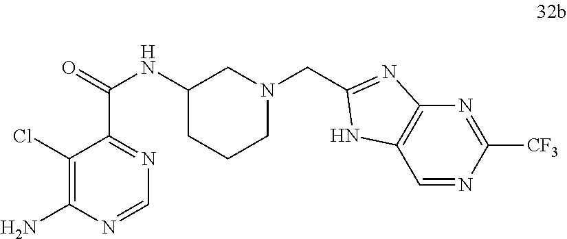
C1(Cl)=C(N)N=CN=C1C(=O)NC1CCCN(CC2=NC3=C(C=NC([CF3])=N3)N2)C1
